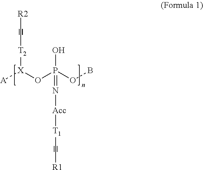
[A][X](OP(OB)(O)=N[Acc][T1]C#C[R1])[T2]C#C[R2]
